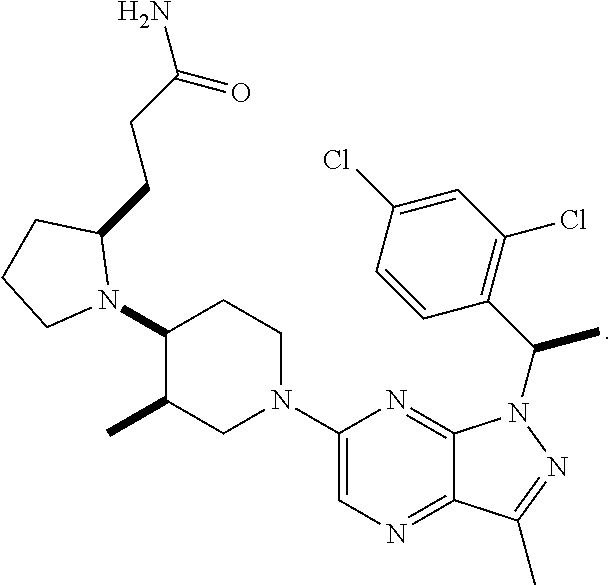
C1(N2C(CCC(N)=O)CCC2)C(C)CN(C2=CN=C3C(=N2)N(C(C)C2=C(Cl)C=C(Cl)C=C2)N=C3C)CC1
